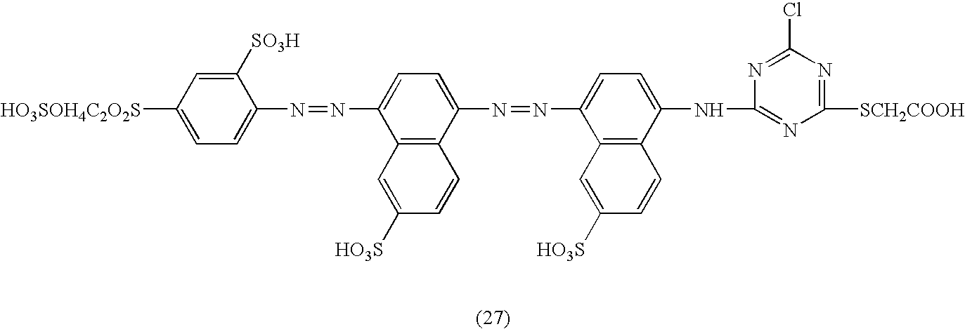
C1([SO3H])=CC([HO3SOH4C2O2S])=CC=C1N=NC1=CC=C(N=NC2=CC=C(NC3=NC([SCH2COOH])=NC(Cl)=N3)C3=C2C=C([HO3S])C=C3)C2=C1C=C([HO3S])C=C2
